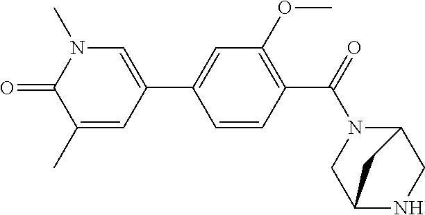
O=C1N(C)C=C(C2=CC(OC)=C(C(=O)N3C4CNC(C3)C4)C=C2)C=C1C
